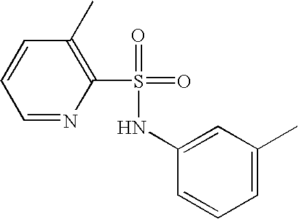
C1(C)=C(S(=O)(=O)NC2=CC(C)=CC=C2)N=CC=C1
